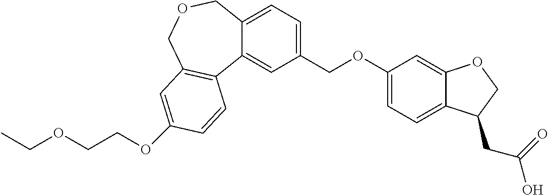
CCOCCOC1=CC2=C(C3=CC(COC4=CC=C5C(=C4)OCC5CC(O)=O)=CC=C3COC2)C=C1
